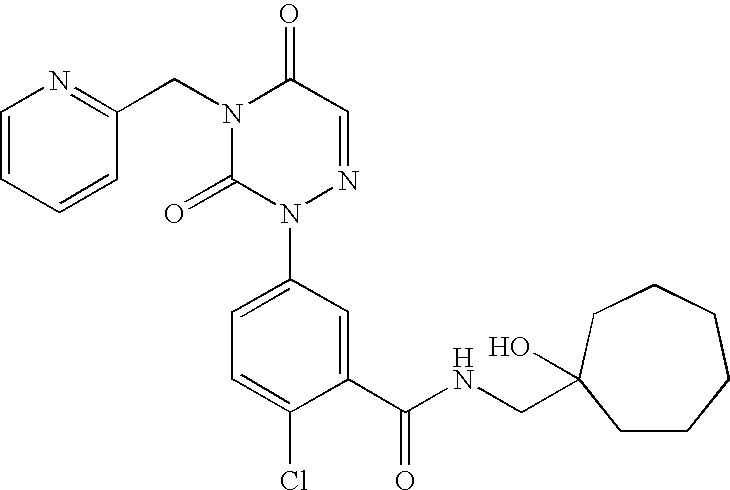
C1(CN2C(=O)N(C3=CC=C(Cl)C(C(NCC4(O)CCCCCC4)=O)=C3)N=CC2=O)=NC=CC=C1
